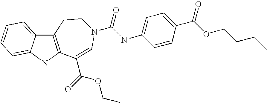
C12=C(NC3=CC=CC=C13)C(C(=O)OCC)=CN(C(NC1=CC=C(C(OCCCC)=O)C=C1)=O)CC2
